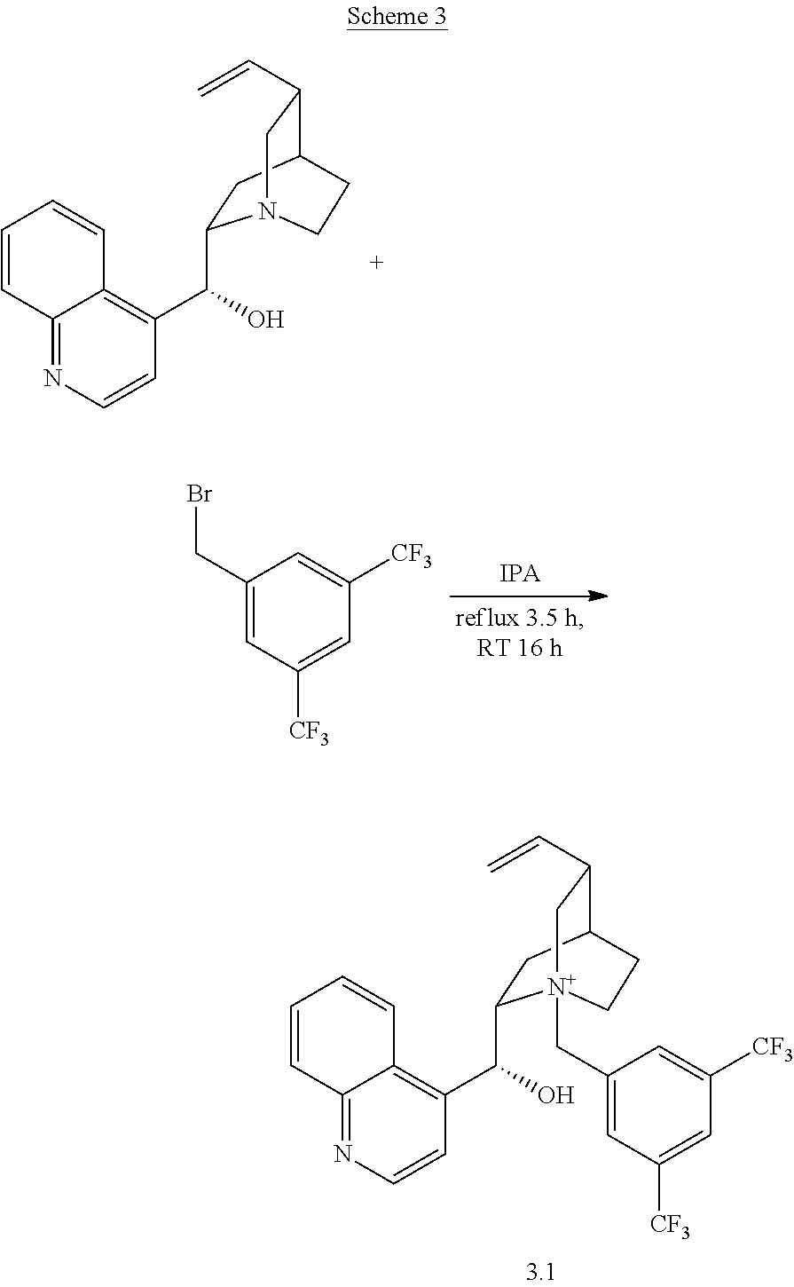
C1=CC2=NC=CC(C(O)C3CC4C(C=C)C[N+]3(CC3=CC([CF3])=CC([CF3])=C3)CC4)=C2C=C1.C1=CC2=NC=CC(C(O)C3CC4C(C=C)CN3CC4)=C2C=C1.C1(CBr)=CC([CF3])=CC([CF3])=C1
